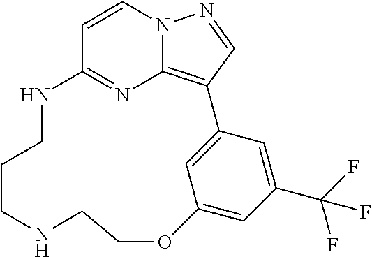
C12=NC3=C(C=NN3C=C1)C1=CC(=CC(C(F)(F)F)=C1)OCCNCCCN2
